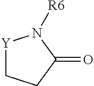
[Y]1CCC(=O)N1[R6]
